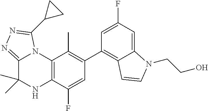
C1(C2=C3C(=CC(F)=C2)N(CCO)C=C3)=C(C)C2=C(C(F)=C1)NC(C)(C)C1=NN=C(C3CC3)N21
